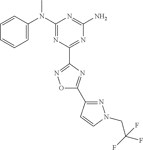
C1=CC(N(C2=NC(C3=NOC(C4=NN(CC(F)(F)F)C=C4)=N3)=NC(N)=N2)C)=CC=C1
